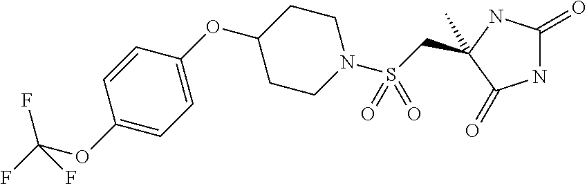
C(S(N1CCC(OC2=CC=C(OC(F)(F)F)C=C2)CC1)(=O)=O)C1(C)NC(=O)NC1=O
